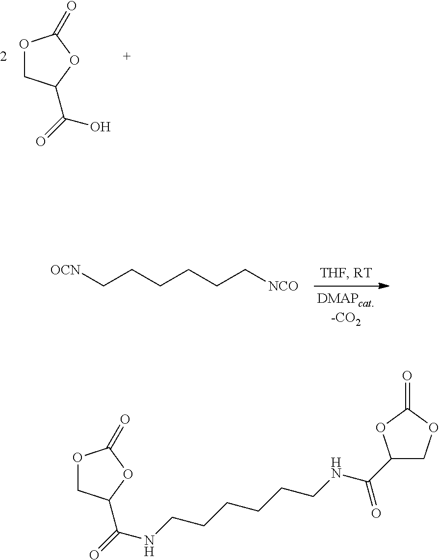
O1CC(C(O)=O)OC1=O.[OCN]CCCCCC[NCO].O1CC(C(NCCCCCCNC(=O)C2COC(=O)O2)=O)OC1=O
